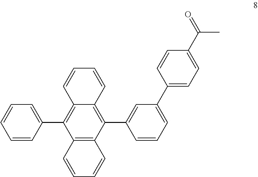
C12=C(C(C3=CC(C4=CC=C(C(=O)C)C=C4)=CC=C3)=C3C(=C1C1=CC=CC=C1)C=CC=C3)C=CC=C2
